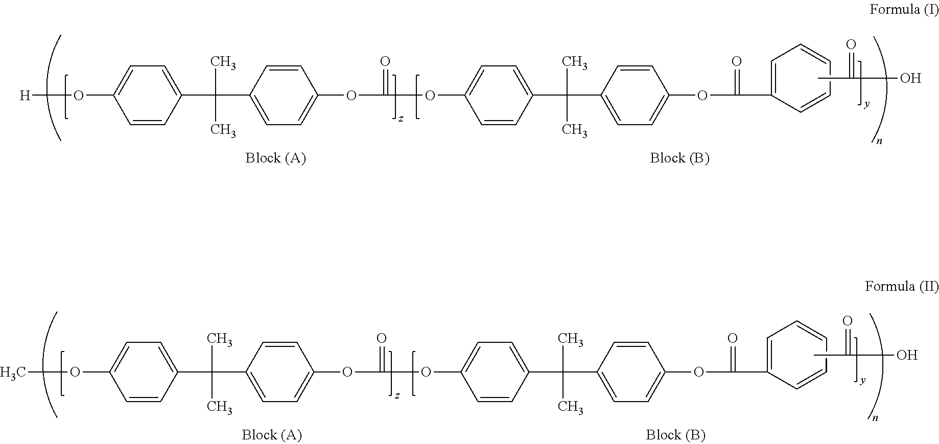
[H]OC1=CC=C(C(C2=CC=C(OC(=O)OC3=CC=C(C(C4=CC=C(OC(C5=CC=CC=C5)=O)C=C4)(C)C)C=C3)C=C2)(C)C)C=C1.CC(=O)O.COC1=CC=C(C(C2=CC=C(OC(=O)OC3=CC=C(C(C4=CC=C(OC(C5=CC=CC=C5)=O)C=C4)(C)C)C=C3)C=C2)(C)C)C=C1.CC(=O)O
